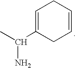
C1=C(C(C)N)CC=CC1
